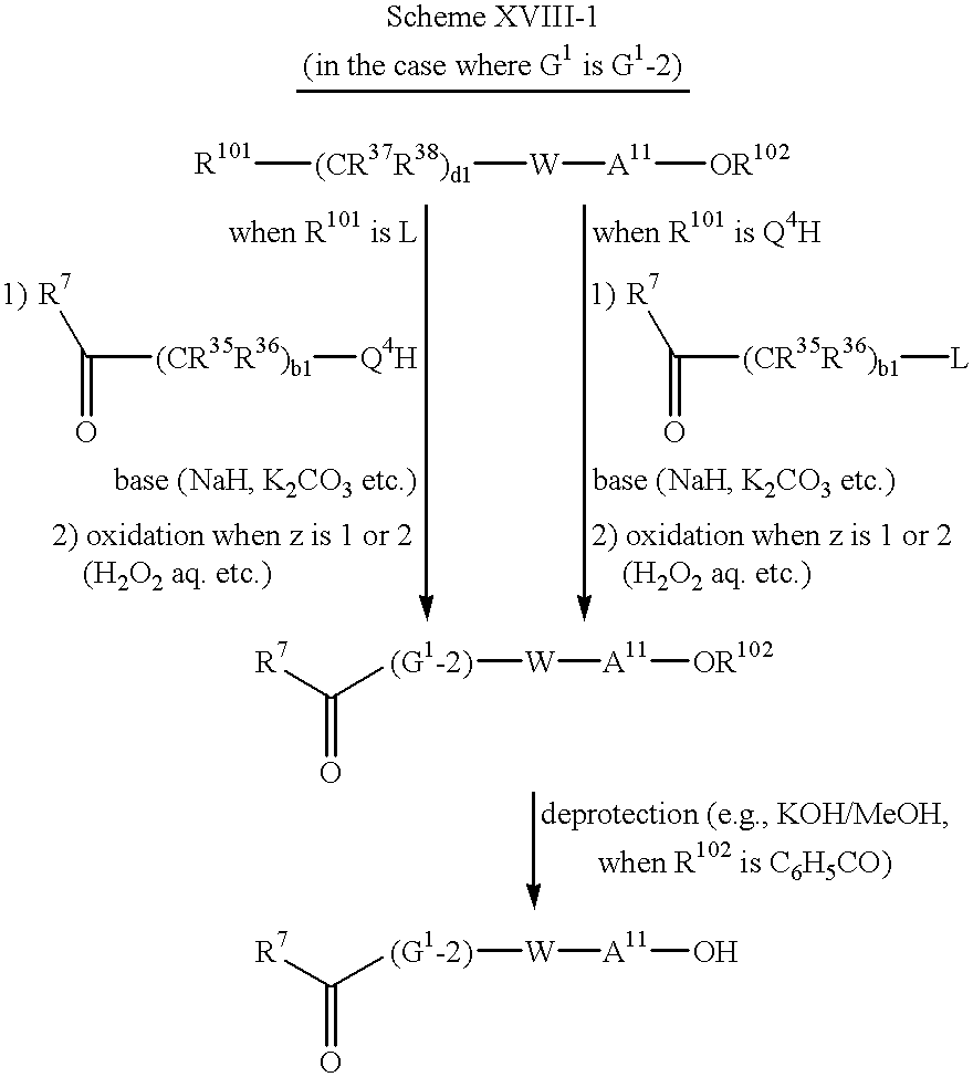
C([(CR35R36)b1][Q4H])([R7])=O.C([(CR35R36)b1][L])([R7])=O.[R7]C([(G1-2)][W][A11][OR102])=O.[R7]C([(G1-2)][W][A11]O)=O.[R101][(CR37R38)d1][W][A11][OR102]
